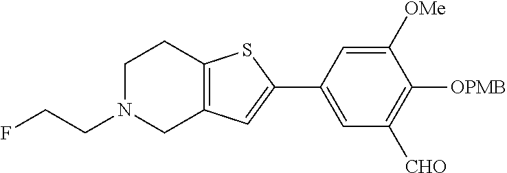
C1N(CCF)CC2=C(C1)SC(C1=CC([CHO])=C([OPMB])C([OMe])=C1)=C2
